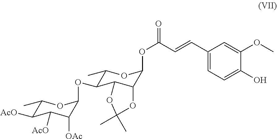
O(C(C=CC1=CC=C(O)C(OC)=C1)=O)C1OC(C)C(OC2C([OAc])C([AcO])C([AcO])C(C)O2)C2C1OC(C)(C)O2
